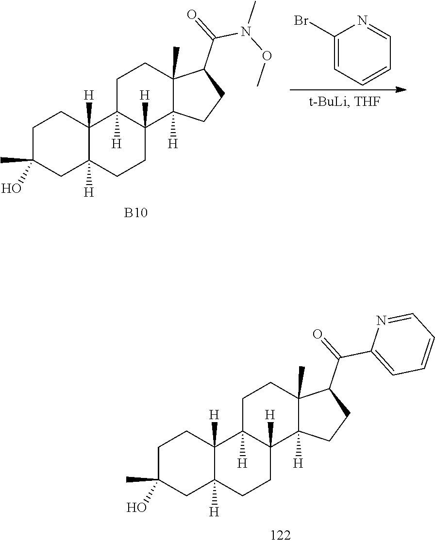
C1(Br)=CC=CC=N1.[B10].C1C(C)(O)CC2([H])C([H])(C1)C1([H])C([H])(CC2)C2([H])C(C)(CC1)C(C(=O)N(OC)C)CC2.C1C(C)(O)CC2([H])C([H])(C1)C1([H])C([H])(CC2)C2([H])C(C)(CC1)C(C(=O)C1=CC=CC=N1)CC2
